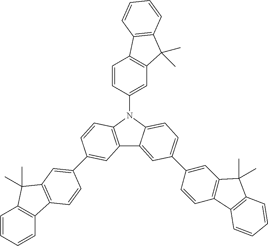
C12=C(N(C3=CC4=C(C=C3)C3=C(C4(C)C)C=CC=C3)C3=CC=C(C4=CC5=C(C=C4)C4=C(C5(C)C)C=CC=C4)C=C13)C=CC(C1=CC3=C(C4=C(C=CC=C4)C3(C)C)C=C1)=C2
